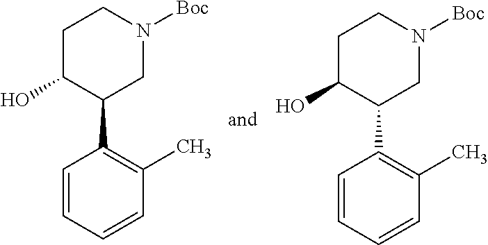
C1C(O)C(C2=C(C)C=CC=C2)CN([Boc])C1.C1C(O)C(C2=C(C)C=CC=C2)CN([Boc])C1
